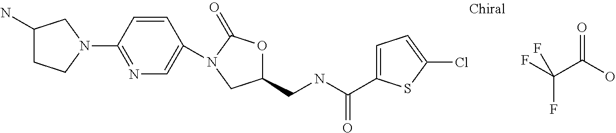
C1=CC(N2CCC(N)C2)=NC=C1N1C(=O)OC(CNC(=O)C2=CC=C(Cl)S2)C1.FC(C(O)=O)(F)F
